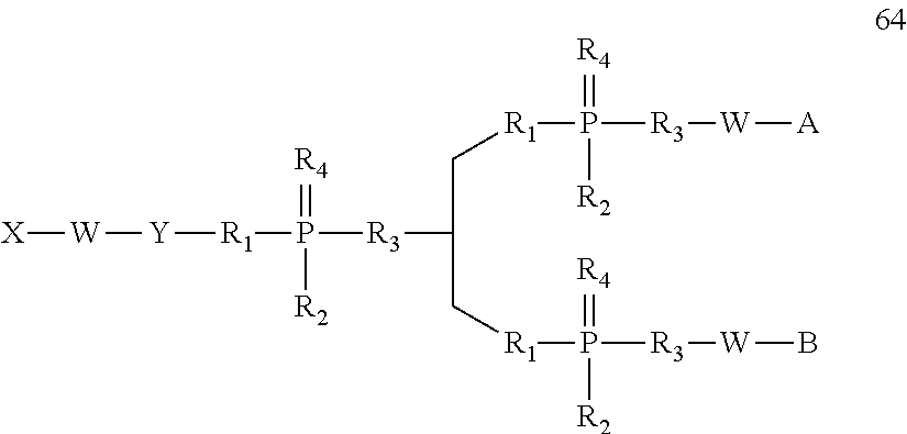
[X][W][Y][R1]P([R3]C(C[R1]P([R3][W][A])(=[R4])[R2])C[R1]P([R3][W]B)(=[R4])[R2])(=[R4])[R2]
